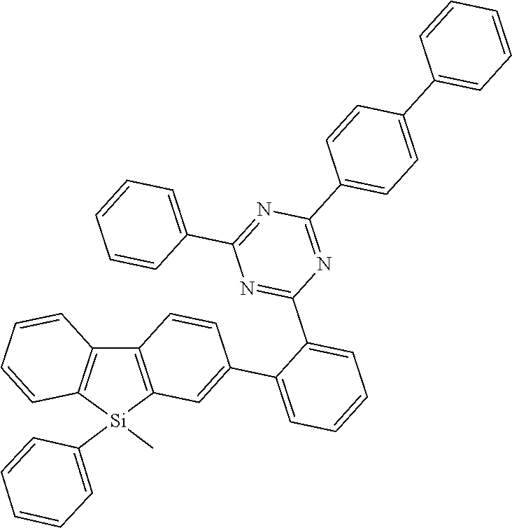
C12=C([Si](C3=CC=CC=C3)(C)C3=C1C=CC(C1=CC=CC=C1C1=NC(C4=CC=CC=C4)=NC(C4=CC=C(C5=CC=CC=C5)C=C4)=N1)=C3)C=CC=C2
